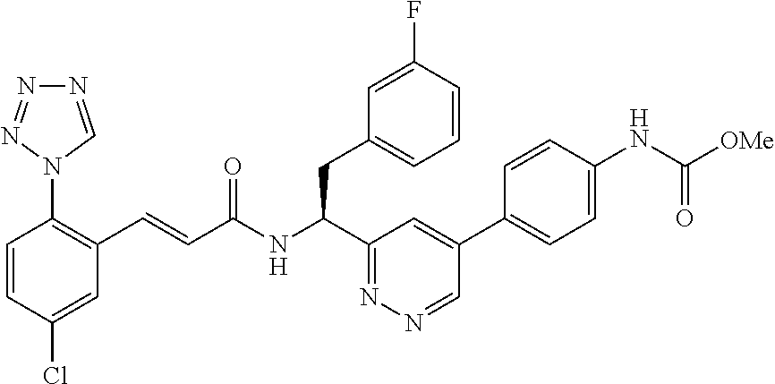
C1=C(Cl)C=CC(N2C=NN=N2)=C1C=CC(NC(C1=NN=CC(C2=CC=C(NC(=O)[OMe])C=C2)=C1)CC1=CC=CC(F)=C1)=O
